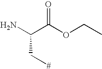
C(C(OCC)=O)(N)C[#]
